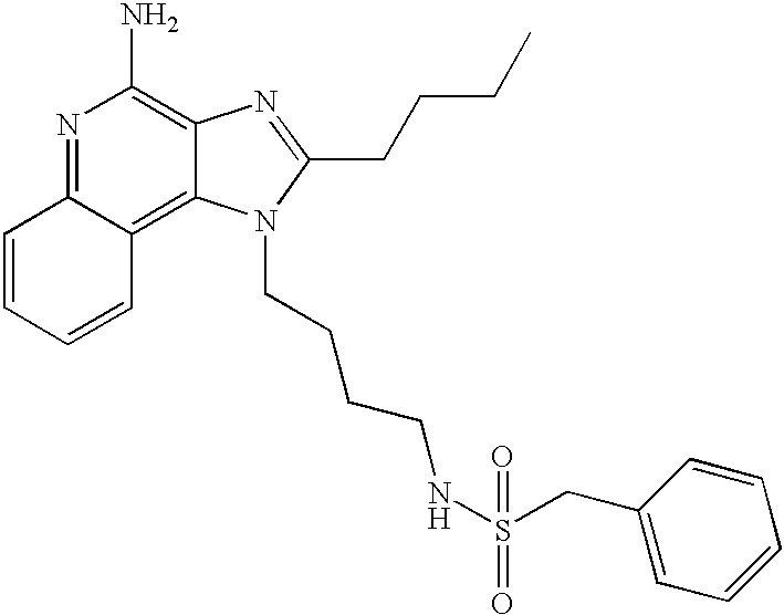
N1=C2C(=C3C(=C1N)N=C(CCCC)N3CCCCNS(CC1=CC=CC=C1)(=O)=O)C=CC=C2
